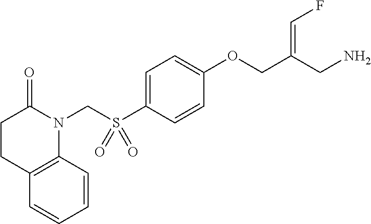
C1=C(S(CN2C(=O)CCC3=C2C=CC=C3)(=O)=O)C=CC(OCC(CN)=CF)=C1
